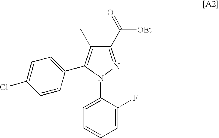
C1(C(=O)[OEt])=NN(C2=CC=CC=C2F)C(C2=CC=C(Cl)C=C2)=C1C
